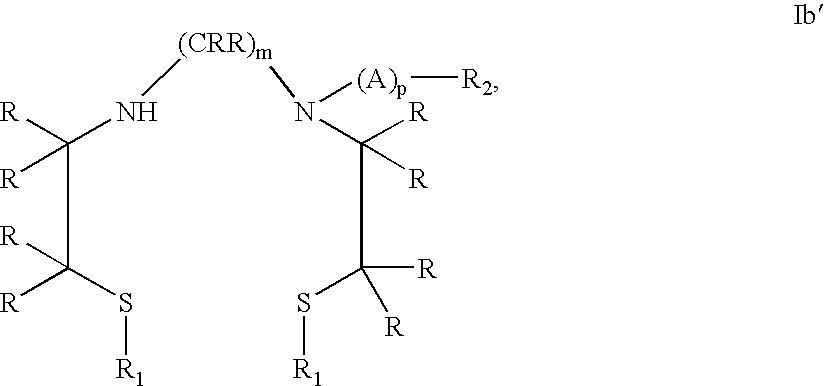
[(CRR)m](NC(C([R])([R])S[R1])([R])[R])N(C(C([R])([R])S[R1])([R])[R])[(A)p][R2]
